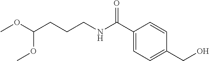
O(C(CCCNC(C1=CC=C(CO)C=C1)=O)OC)C
